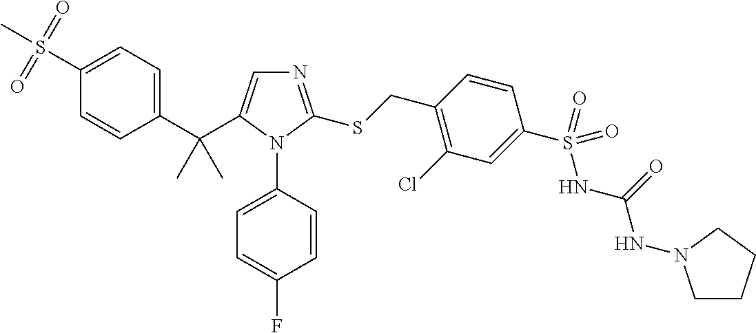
C1(C(C2=CN=C(SCC3=C(Cl)C=C(S(NC(=O)NN4CCCC4)(=O)=O)C=C3)N2C2=CC=C(F)C=C2)(C)C)=CC=C(S(C)(=O)=O)C=C1
